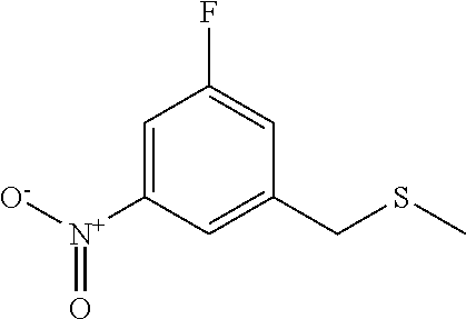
C1=C([N+]([O-])=O)C=C(CSC)C=C1F
